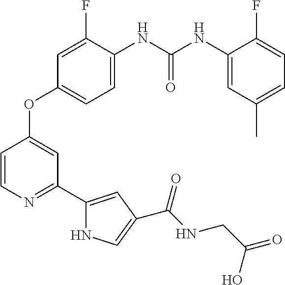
C(=O)(NC1=CC=C(OC2=CC(C3=CC(C(NCC(=O)O)=O)=CN3)=NC=C2)C=C1F)NC1=CC(C)=CC=C1F
